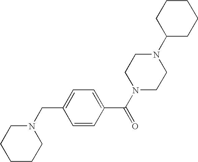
C1CCN(CC2=CC=C(C(N3CCN(C4CCCCC4)CC3)=O)C=C2)CC1
